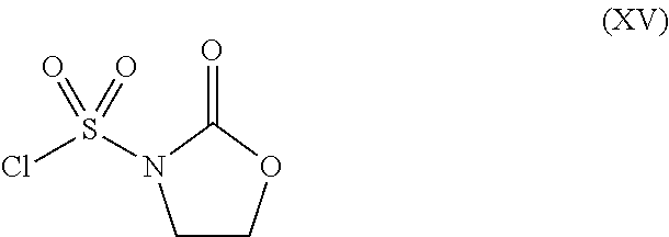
C1COC(=O)N1S(Cl)(=O)=O
